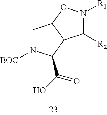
C1N([BOC])C(C(O)=O)C2C1ON([R1])C2[R2]
